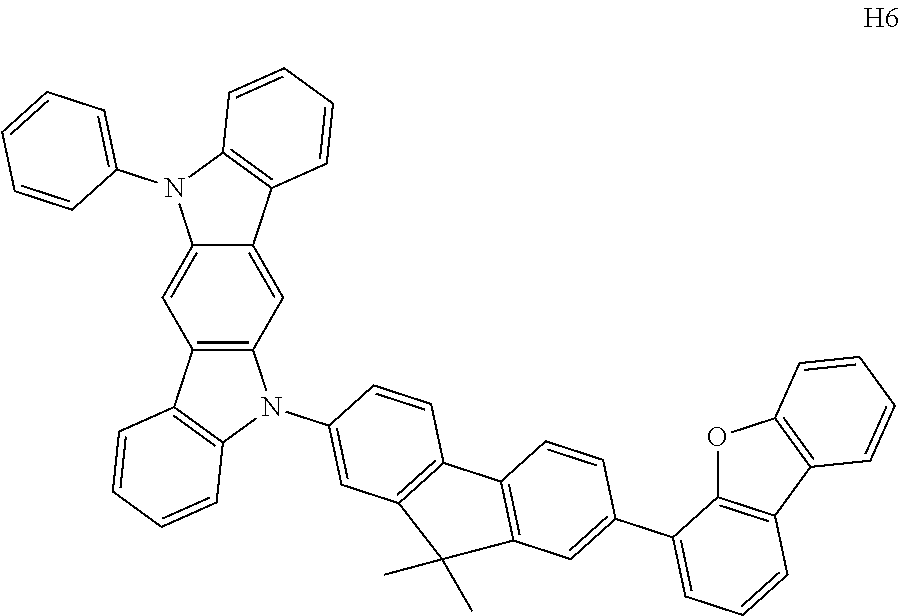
C12=CC3=C(C=C1N(C1=CC=CC=C1)C1=C2C=CC=C1)C1=C(N3C2=CC3=C(C=C2)C2=C(C=C(C4=CC=CC5=C4OC4=C5C=CC=C4)C=C2)C3(C)C)C=CC=C1
